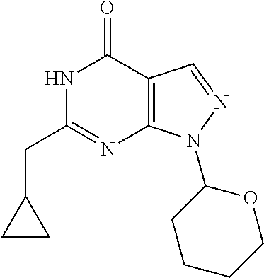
N1C(CC2CC2)=NC2=C(C1=O)C=NN2C1CCCCO1
